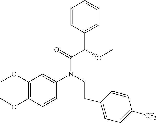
C1(OC)=C(OC)C=CC(N(CCC2=CC=C([CF3])C=C2)C(=O)C(C2=CC=CC=C2)OC)=C1
